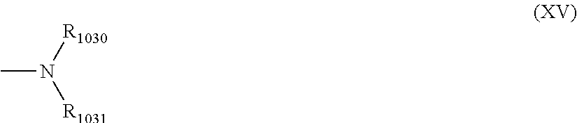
CN([R1030])[R1031]
